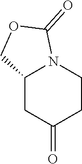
C1C2N(CCC1=O)C(=O)OC2
